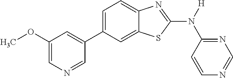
C1(OC)=CN=CC(C2=CC=C3C(=C2)SC(N([H])C2=NC=NC=C2)=N3)=C1
